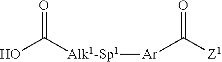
OC([Alk1-Sp1][Ar]C([Z1])=O)=O
